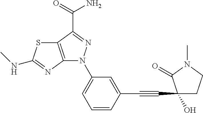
C12=C(N=C(NC)S1)N(C1=CC=CC(C#CC3(O)CCN(C)C3=O)=C1)N=C2C(=O)N
